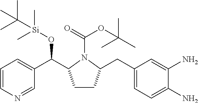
C1=CN=CC(C(C2CCC(CC3=CC=C(N)C(N)=C3)N2C(=O)OC(C)(C)C)O[Si](C)(C)C(C)(C)C)=C1
